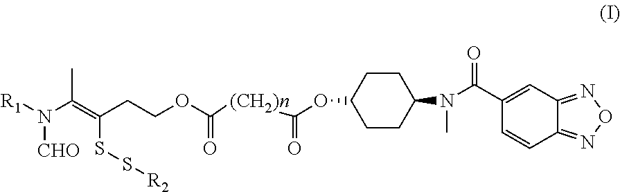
C1CC(N(C(C2=CC3=NON=C3C=C2)=O)C)CCC1OC([(CH2)n]C(OCCC(=C(N([CHO])[R1])C)SS[R2])=O)=O
